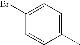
C1(Br)=CC=C(C)C=C1
